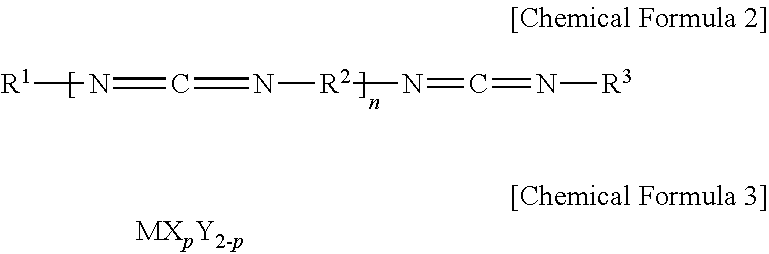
[R1]N=C=N[R2]N=C=N[R3]
